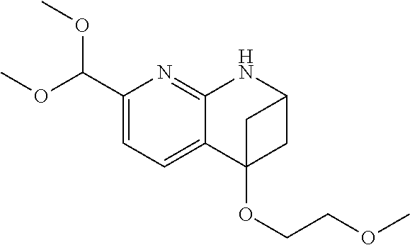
C1(C(OC)OC)=CC=C2C(=N1)NC1CC2(OCCOC)C1
